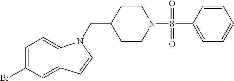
C1=C(Br)C=C2C(=C1)N(CC1CCN(S(=O)(=O)C3=CC=CC=C3)CC1)C=C2
